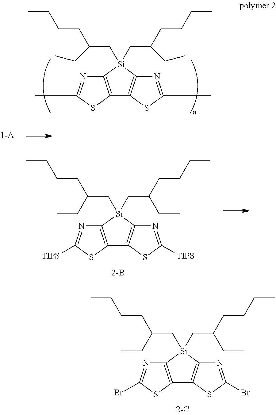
C12=C(N=C(C)S1)[Si](CC(CCCC)CC)(CC(CCCC)CC)C1=C2SC(C)=N1.C12=C(N=C([TIPS])S1)[Si](CC(CCCC)CC)(CC(CCCC)CC)C1=C2SC([TIPS])=N1.C12=C(N=C(Br)S1)[Si](CC(CCCC)CC)(CC(CCCC)CC)C1=C2SC(Br)=N1
